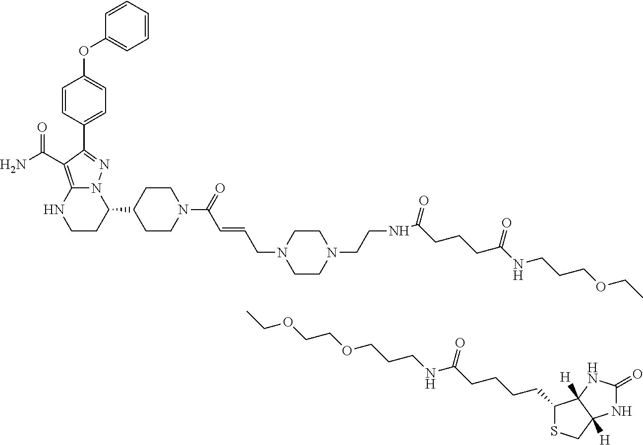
C1=CC=C(OC2=CC=C(C3=NN4C(=C3C(=O)N)NCCC4C3CCN(C(C=CCN4CCN(CCNC(CCCC(NCCCOCC)=O)=O)CC4)=O)CC3)C=C2)C=C1.CCOCCOCCCNC(CCCCC1SCC2([H])C1([H])NC(=O)N2)=O
